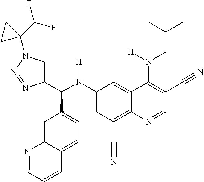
C1(N(C(C2=CN(C3(C(F)F)CC3)N=N2)C2=CC=C3C(=C2)N=CC=C3)[H])=CC(C#N)=C2C(=C1)C(N(CC(C)(C)C)[H])=C(C#N)C=N2
